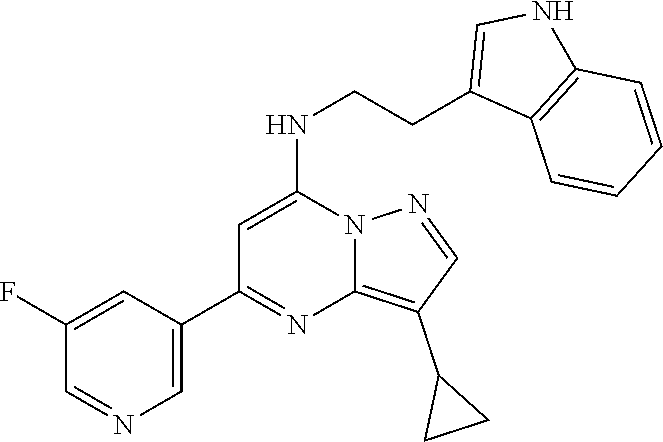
N12C(=C(C3CC3)C=N1)N=C(C1=CN=CC(F)=C1)C=C2NCCC1=CNC2=C1C=CC=C2
